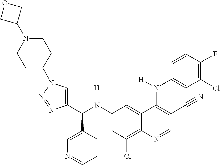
C1(N(C(C2=CN(C3CCN(C4COC4)CC3)N=N2)C2=CN=CC=C2)[H])=CC(Cl)=C2C(=C1)C(N(C1=CC(Cl)=C(F)C=C1)[H])=C(C#N)C=N2
